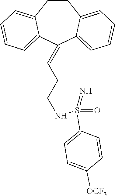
C1CC2=CC=CC=C2C(=CCCNS(=O)(=N)C2=CC=C([OCF3])C=C2)C2=CC=CC=C12
